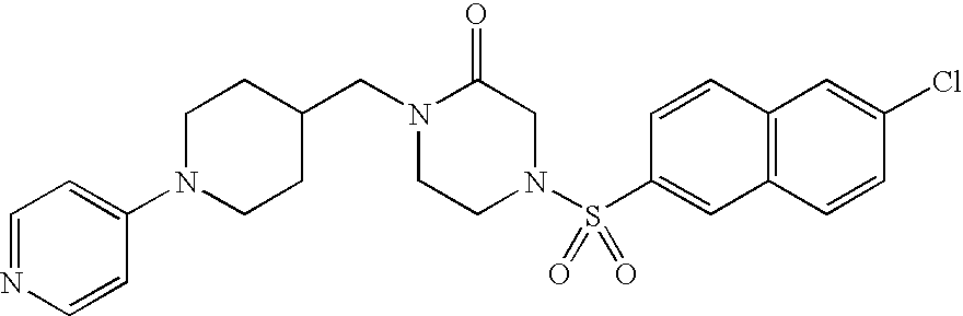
C1=NC=CC(N2CCC(CN3CCN(S(C4=CC5=C(C=C4)C=C(Cl)C=C5)(=O)=O)CC3=O)CC2)=C1
